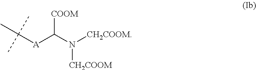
[COOM]C(N([CH2COOM])[CH2COOM])[A]C(C)(C)C
